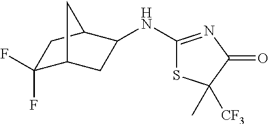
C1(NC2CC3C(F)(F)CC2C3)=NC(=O)C(C)([CF3])S1
